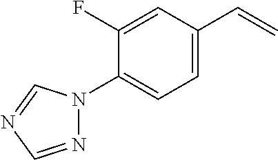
C1(N2N=CN=C2)=CC=C(C=C)C=C1F
